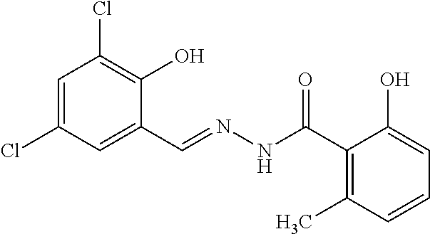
C1=C(Cl)C=C(C=NNC(C2=C(C)C=CC=C2O)=O)C(O)=C1Cl
